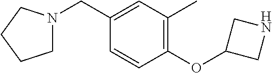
N1(CC2=CC(C)=C(OC3CNC3)C=C2)CCCC1
